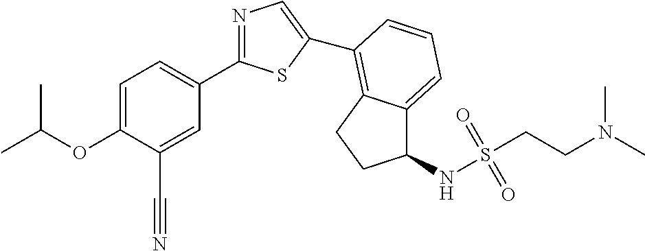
C1=C(OC(C)C)C(C#N)=CC(C2=NC=C(C3=C4C(=CC=C3)C(NS(CCN(C)C)(=O)=O)CC4)S2)=C1
